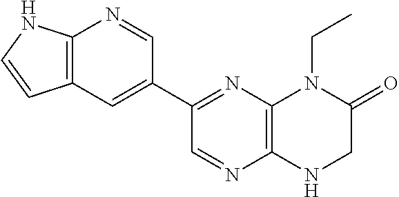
C12=C(C=C(C3=NC4=C(N=C3)NCC(=O)N4CC)C=N1)C=CN2
